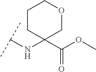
C(NC1(C(=O)OC)COCCC1)(C)C
